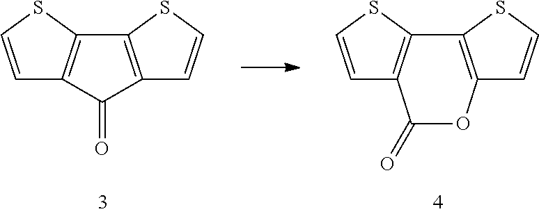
C1=CSC2=C1C(=O)OC1=C2SC=C1.C1=CSC2=C1C(=O)C1=C2SC=C1
